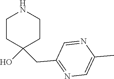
C1CC(O)(CC2=NC=C(C)N=C2)CCN1
